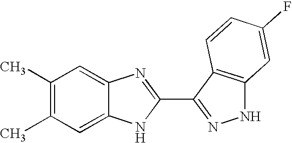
C1(C)=C(C)C=C2C(=C1)N=C(C1=NNC3=C1C=CC(F)=C3)N2
